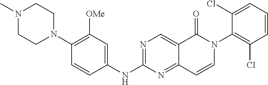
CN1CCN(C2=C([OMe])C=C(NC3=NC=C4C(=N3)C=CN(C3=C(Cl)C=CC=C3Cl)C4=O)C=C2)CC1
